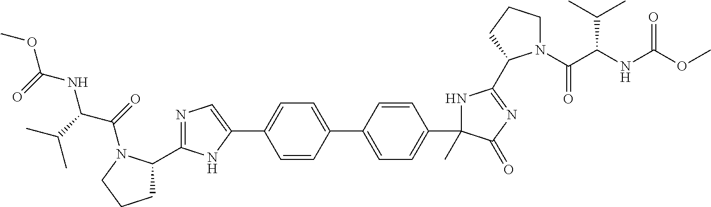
C1=CC(C2=CC=C(C3(C)NC(C4N(C(C(NC(OC)=O)C(C)C)=O)CCC4)=NC3=O)C=C2)=CC=C1C1=CN=C(C2CCCN2C(=O)C(C(C)C)NC(OC)=O)N1
